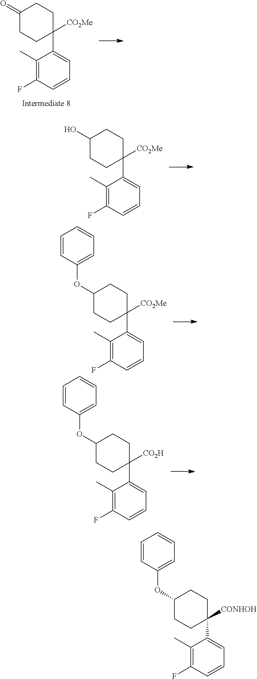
C1(=O)CCC(C2=CC=CC(F)=C2C)([CO2Me])CC1.C1(O)CCC(C2=CC=CC(F)=C2C)([CO2Me])CC1.C1(OC2=CC=CC=C2)CCC(C2=CC=CC(F)=C2C)([CO2Me])CC1.C1(OC2=CC=CC=C2)CCC(C2=CC=CC(F)=C2C)([CO2H])CC1.C1(OC2=CC=CC=C2)CCC(C2=CC=CC(F)=C2C)([CONHOH])CC1
